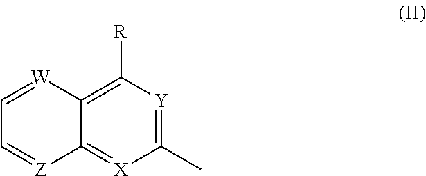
C1(C)=[Y]C([R])=C2C(=[X]1)[Z]=CC=[W]2
